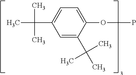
C1=C(C(C)(C)C)C(OP)=CC=C1C(C)(C)C
